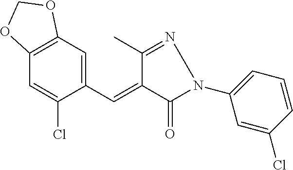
C1(C=C2C(=O)N(C3=CC=CC(Cl)=C3)N=C2C)=CC2=C(C=C1Cl)OCO2
